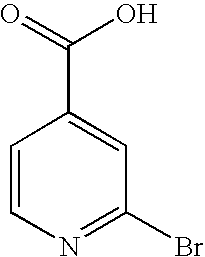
C1=CN=C(Br)C=C1C(=O)O
